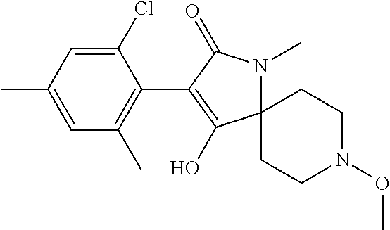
C12(N(C)C(=O)C(C3=C(C)C=C(C)C=C3Cl)=C1O)CCN(OC)CC2
